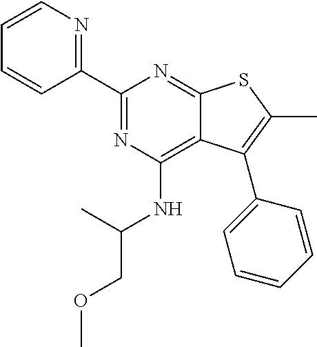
C1(C2=NC(NC(COC)C)=C3C(=N2)SC(C)=C3C2=CC=CC=C2)=NC=CC=C1
